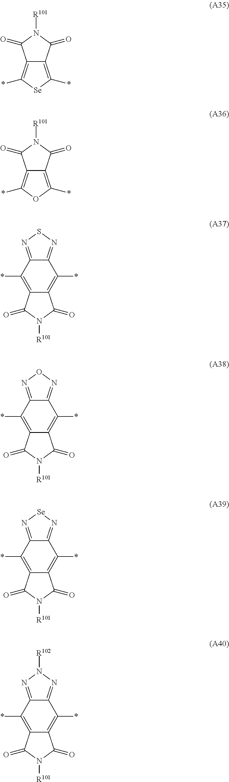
C12=C(*)[Se]C(*)=C1C(=O)N([R101])C2=O.C12=C(*)OC(*)=C1C(=O)N([R101])C2=O.C12=C(*)C3=NSN=C3C(*)=C1C(=O)N([R101])C2=O.C12=C(*)C3=NON=C3C(*)=C1C(=O)N([R101])C2=O.C12=C(*)C3=N[Se]N=C3C(*)=C1C(=O)N([R101])C2=O.C12=C(*)C3=NN([R102])N=C3C(*)=C1C(=O)N([R101])C2=O
